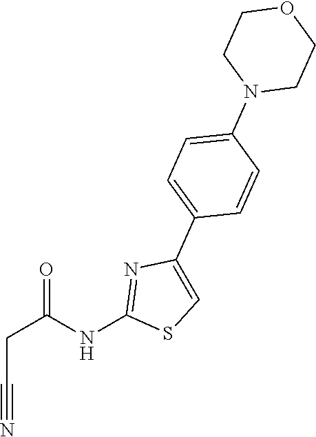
C1=C(N2CCOCC2)C=CC(C2=CSC(NC(CC#N)=O)=N2)=C1
